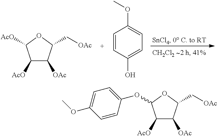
C1([AcO])C([OAc])C(C[OAc])OC1[AcO].C1=CC(O)=CC=C1OC.C1([AcO])C([OAc])C(C[OAc])OC1OC1=CC=C(OC)C=C1
